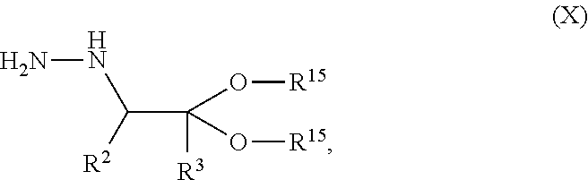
C(C([R2])NN)([R3])(O[R15])O[R15]
